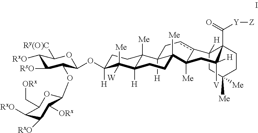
C1C2([H])c3cCC4([H])C5([Me])C([H])(C([W])([Me])C(OC6C(OC7OC(C[ORx])C([RxO])C([RxO])C7[ORx])C([RsO])C([RxO])C([Ry(O)C])O6)([H])CC5)CCC4([Me])C3([Me])CC([H])([V])C2(C(=O)[Y][Z])CCC1([Me])[Me]
